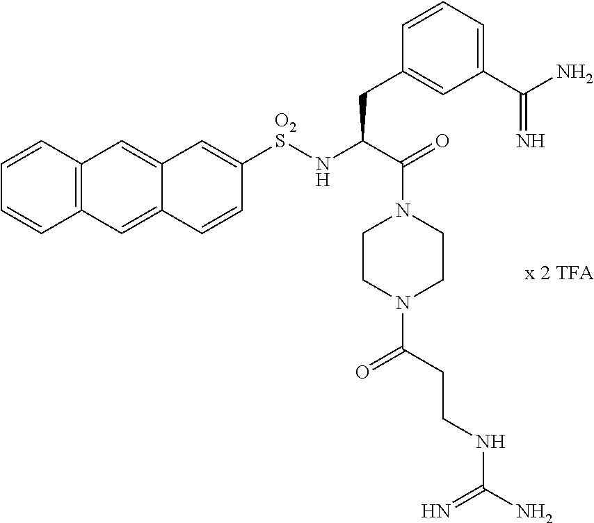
C1=CC2=C(C=C1)C=C1C(=C2)C=C([O2S]NC(C(=O)N2CCN(C(CCNC(N)=N)=O)CC2)CC2=CC(C(N)=N)=CC=C2)C=C1
